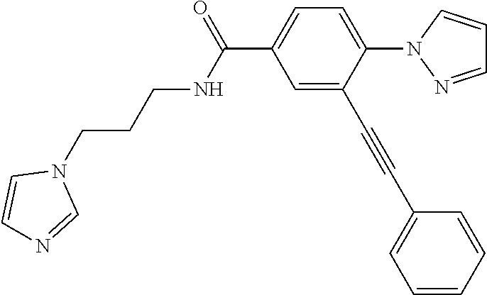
C1=C(C#CC2=CC=CC=C2)C(N2N=CC=C2)=CC=C1C(NCCCN1C=CN=C1)=O
